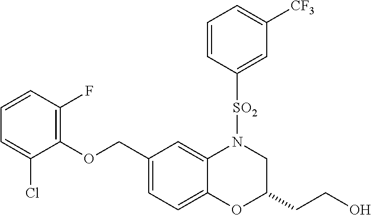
C1(Cl)=CC=CC(F)=C1OCC1=CC=C2C(=C1)N([SO2]C1=CC([CF3])=CC=C1)CC(CCO)O2
